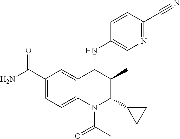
C1(C(N)=O)=CC=C2C(=C1)C(NC1=CN=C(C#N)C=C1)C(C)C(C1CC1)N2C(C)=O
